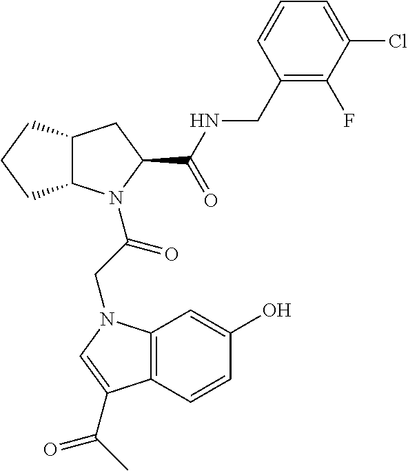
C12C(CC(C(NCC3=C(F)C(Cl)=CC=C3)=O)N1C(CN1C3=C(C(C(C)=O)=C1)C=CC(O)=C3)=O)CCC2
